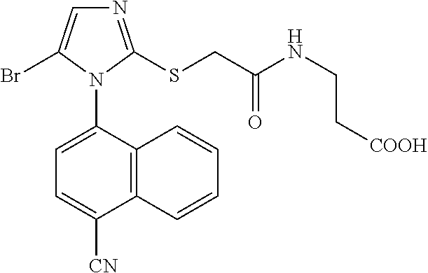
C12=C(C(N3C(Br)=CN=C3SCC(NCC[COOH])=O)=CC=C1[CN])C=CC=C2
